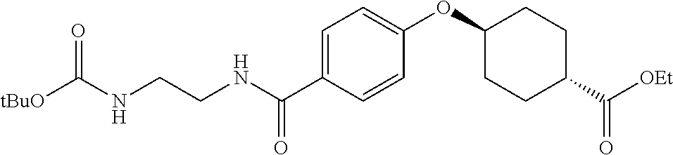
C1=C(C(NCCNC([tBuO])=O)=O)C=CC(OC2CCC(C(=O)[OEt])CC2)=C1
